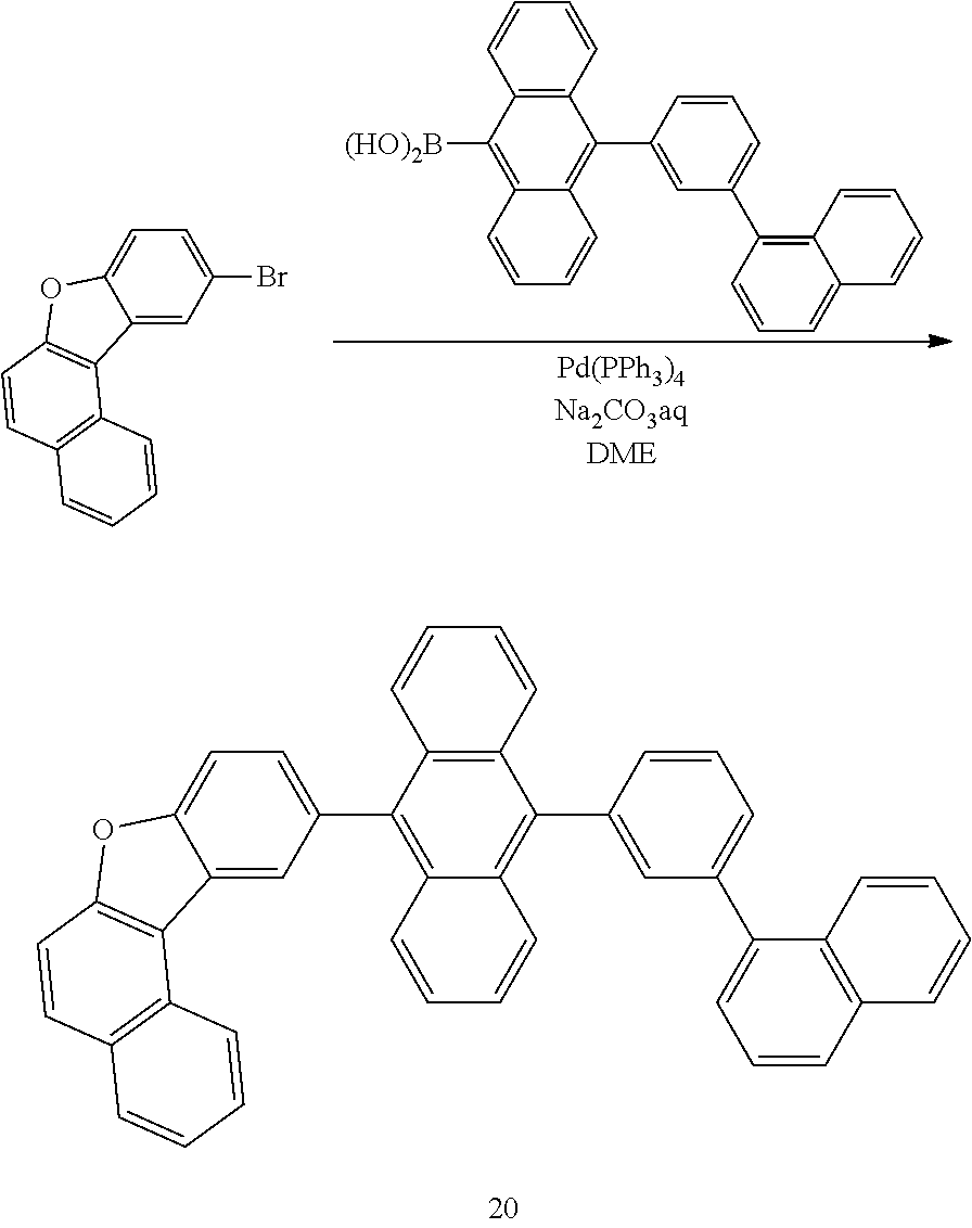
C12=CC(Br)=CC=C1OC1=C2C2=C(C=C1)C=CC=C2.C12=C(C=CC=C1)C(C1=CC(C3=C4C(=CC=C3)C=CC=C4)=CC=C1)=C1C(=C2[(HO)2B])C=CC=C1.C12=CC(C3=C4C(=C(C5=CC(C6=CC=CC7=C6C=CC=C7)=CC=C5)C5=C3C=CC=C5)C=CC=C4)=CC=C1OC1=C2C2=C(C=C1)C=CC=C2
